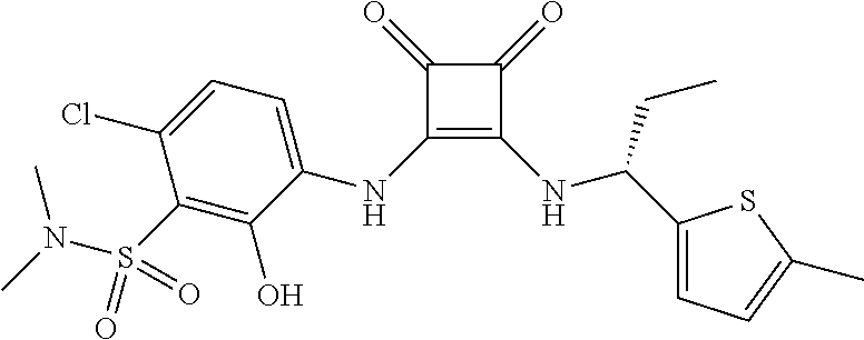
C(C1=CC=C(C)S1)(NC1=C(NC2=CC=C(Cl)C(S(N(C)C)(=O)=O)=C2O)C(=O)C1=O)CC
